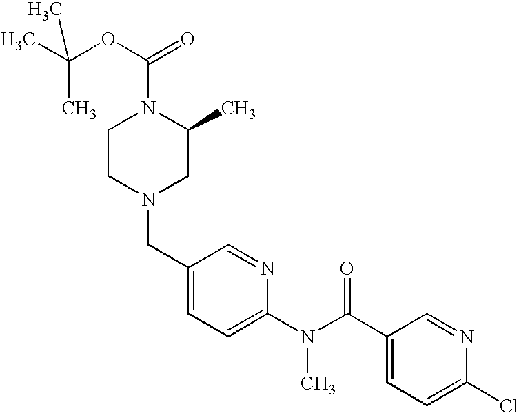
C1(CN2CC(C)N(C(OC(C)(C)C)=O)CC2)=CC=C(N(C(C2=CC=C(Cl)N=C2)=O)C)N=C1
